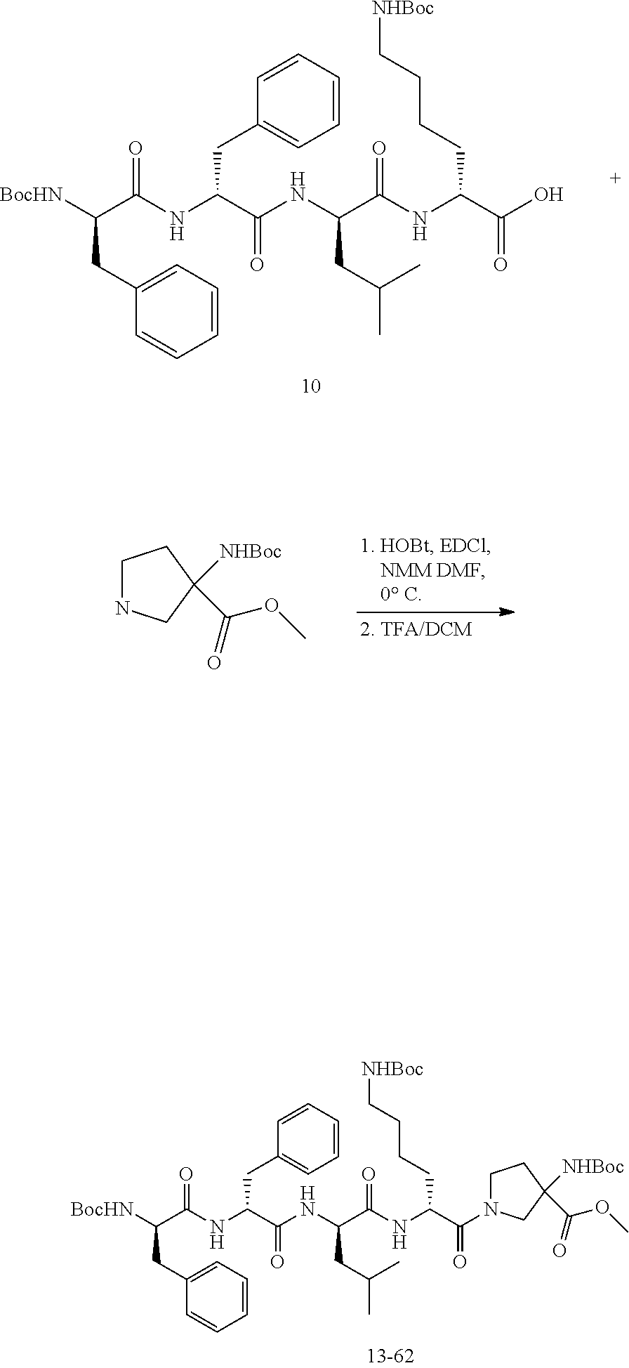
C1=CC=C(CC([BocHN])C(NC(CC2=CC=CC=C2)C(NC(C(NC(C(O)=O)CCCC[NHBoc])=O)CC(C)C)=O)=O)C=C1.C1NCC([NHBoc])(C(=O)OC)C1.C1=CC=C(CC([BocHN])C(NC(CC2=CC=CC=C2)C(NC(C(NC(C(=O)N2CCC([NHBoc])(C(=O)OC)C2)CCCC[NHBoc])=O)CC(C)C)=O)=O)C=C1
